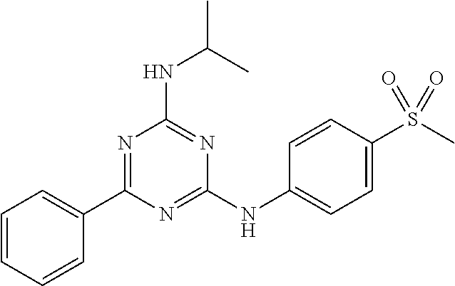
N(C(C)C)C1=NC(NC2=CC=C(S(C)(=O)=O)C=C2)=NC(C2=CC=CC=C2)=N1
